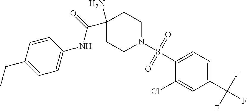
C1(N)(C(=O)NC2=CC=C(CC)C=C2)CCN(S(C2=CC=C(C(F)(F)F)C=C2Cl)(=O)=O)CC1
